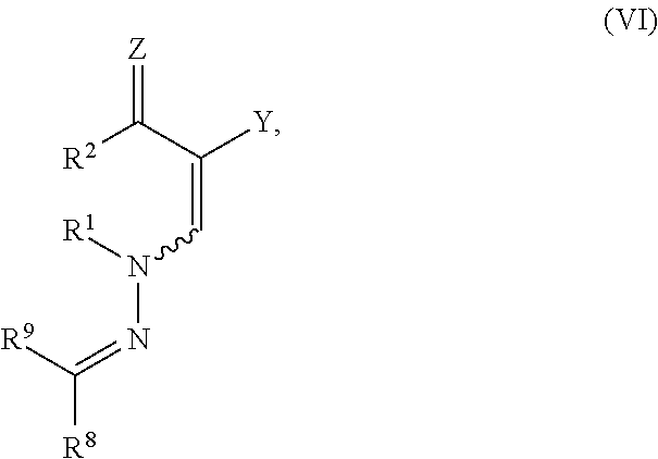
[R2]C(C(=CN([R1])N=C([R9])[R8])[Y])=[Z]
